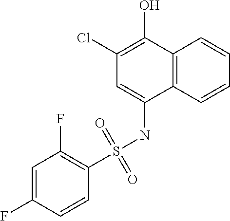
C12=C(C=CC=C1)C(NS(C1=C(F)C=C(F)C=C1)(=O)=O)=CC(Cl)=C2O
